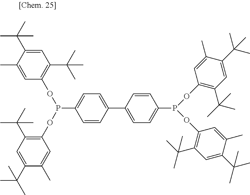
C1(C(C)(C)C)=C(OP(OC2=C(C(C)(C)C)C=C(C(C)(C)C)C(C)=C2)C2=CC=C(C3=CC=C(P(OC4=C(C(C)(C)C)C=C(C(C)(C)C)C(C)=C4)OC4=C(C(C)(C)C)C=C(C(C)(C)C)C(C)=C4)C=C3)C=C2)C=C(C)C(C(C)(C)C)=C1
